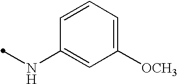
C1(NC)=CC([OCH3])=CC=C1
